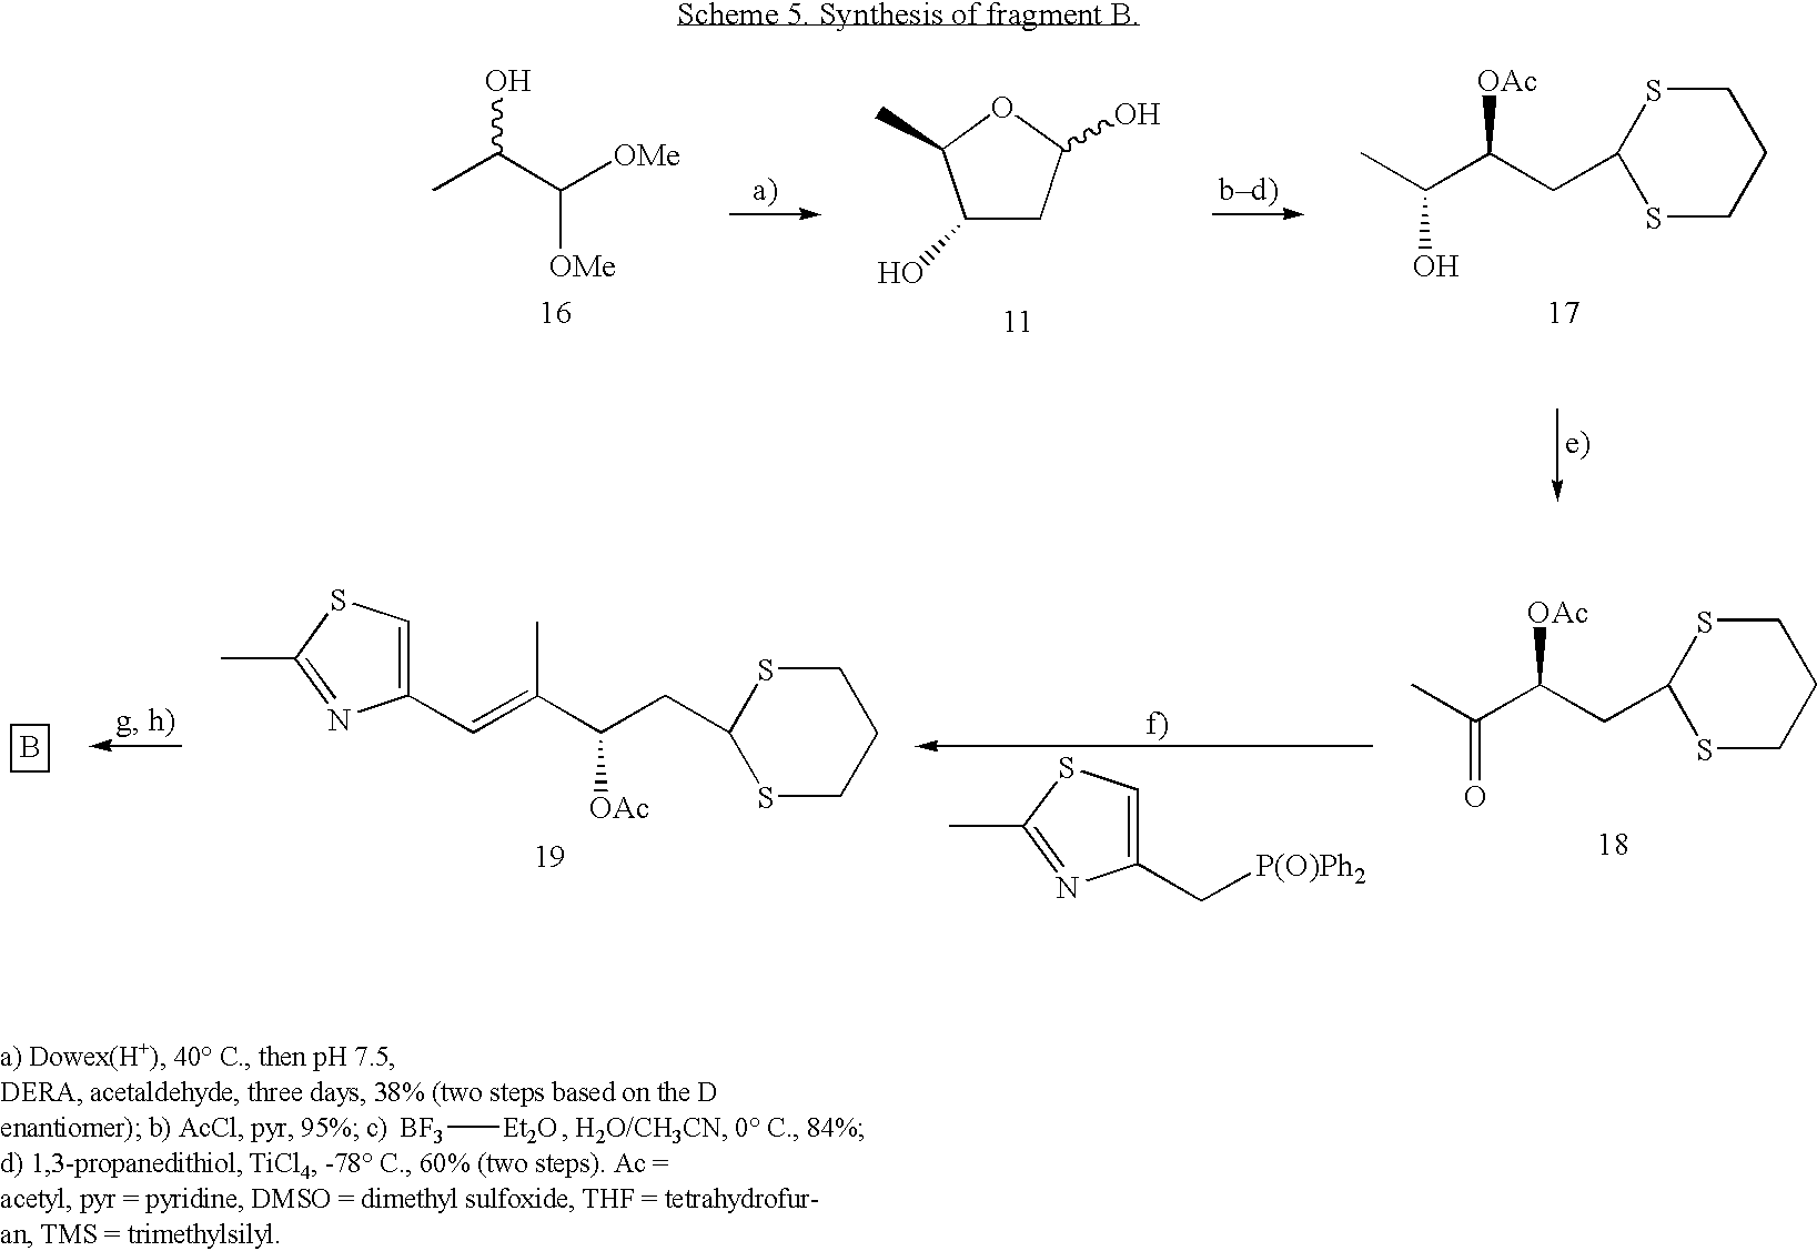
C1(CC(C(C)O)[OAc])SCCCS1.C1(O)CC(O)OC1C.CC(C([OMe])[OMe])O.C1(C[P(O)Ph2])=CSC(C)=N1.C1(CC(C(C)=O)[OAc])SCCCS1.S1CCCSC1CC(C(=CC1=CSC(C)=N1)C)[OAc].B.[BF3][Et2O]
